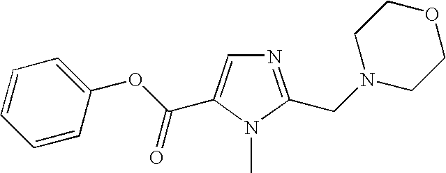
C1=CC=CC(OC(C2=CN=C(CN3CCOCC3)N2C)=O)=C1
